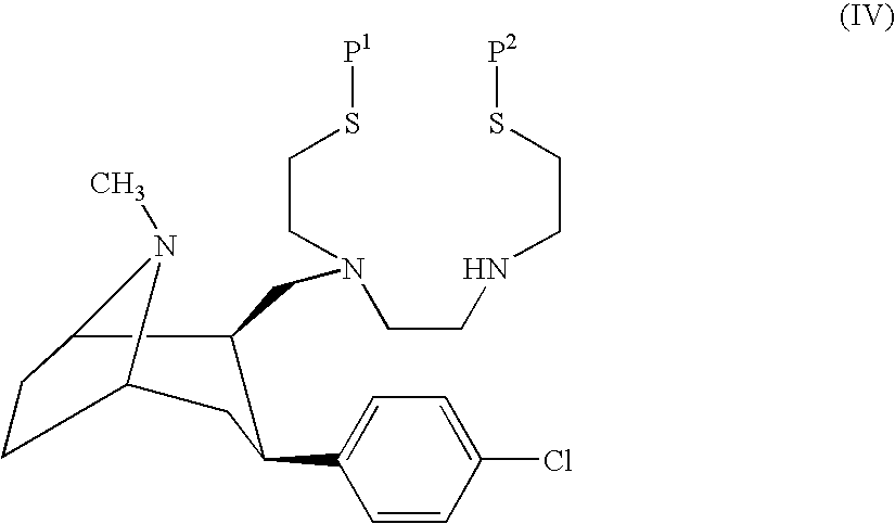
C12C(CN(CCS[P1])CCNCCS[P2])C(C3=CC=C(Cl)C=C3)CC(N1C)CC2
